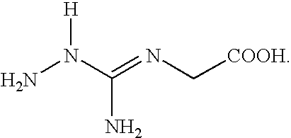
NN(C(=NC[COOH])N)[H]
